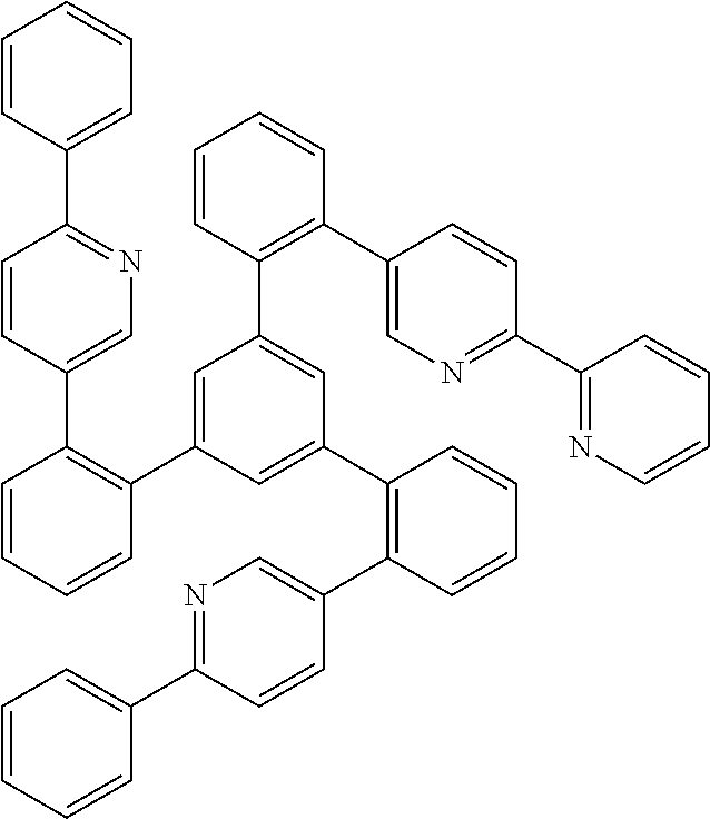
C1=CC(C2=NC=C(C3=C(C4=CC(C5=C(C6=CN=C(C7=NC=CC=C7)C=C6)C=CC=C5)=CC(C5=C(C6=CN=C(C7=CC=CC=C7)C=C6)C=CC=C5)=C4)C=CC=C3)C=C2)=CC=C1
